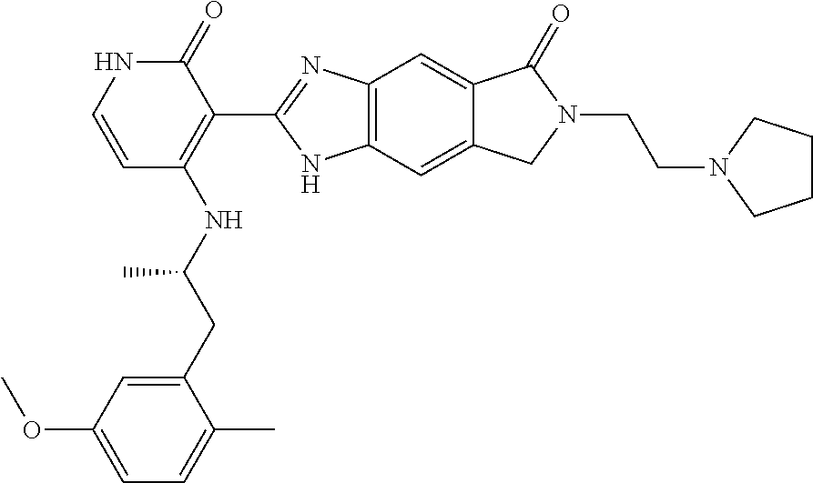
C12=C(C=C3C(=C1)C(=O)N(CCN1CCCC1)C3)NC(C1=C(NC(C)CC3=CC(OC)=CC=C3C)C=CNC1=O)=N2
